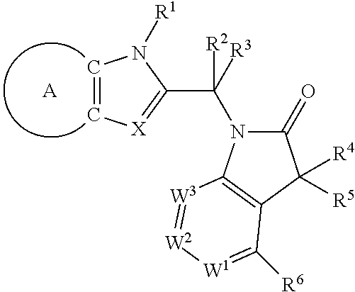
C1=C[X]=C(C([R3])(N2C(=O)C([R4])([R5])C3=C2[W3]=[W2][W1]=C3[R6])[R2])N1[R1].[A]
